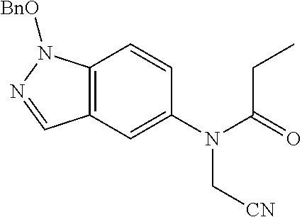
C12=C(C=C(N(C[CN])C(=O)CC)C=C1)C=NN2[BnO]
